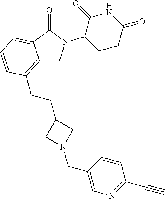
C1(N2CC3=C(CCC4CN(CC5=CN=C(C#C)C=C5)C4)C=CC=C3C2=O)CCC(=O)NC1=O
